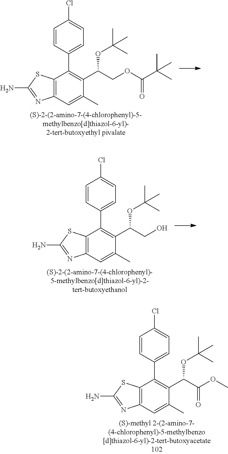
C12=C(C=C(C)C(C(COC(C(C)(C)C)=O)OC(C)(C)C)=C1C1=CC=C(Cl)C=C1)N=C(N)S2.C12=C(C=C(C)C(C(CO)OC(C)(C)C)=C1C1=CC=C(Cl)C=C1)N=C(N)S2.C12=C(C=C(C)C(C(C(OC)=O)OC(C)(C)C)=C1C1=CC=C(Cl)C=C1)N=C(N)S2
